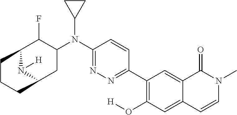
C1(C2=C(O[H])C=C3C(=C2)C(=O)N(C)C=C3)=NN=C(N(C2C(F)C3N([H])C(C2)CCC3)C2CC2)C=C1
